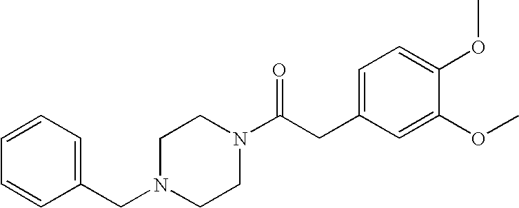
C(N1CCN(C(CC2=CC=C(OC)C(OC)=C2)=O)CC1)C1=CC=CC=C1
